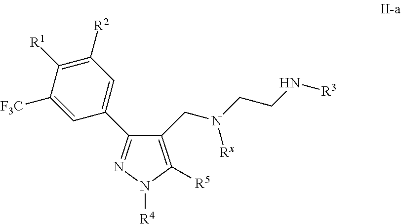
C1(CN(CCN[R3])[Rx])=C([R5])N([R4])N=C1C1=CC([R2])=C([R1])C([F3C])=C1
